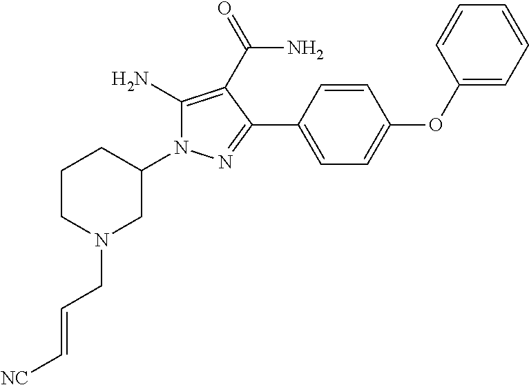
C1CN(CC=C[NC])CC(N2C(N)=C(C(=O)N)C(C3=CC=C(OC4=CC=CC=C4)C=C3)=N2)C1
